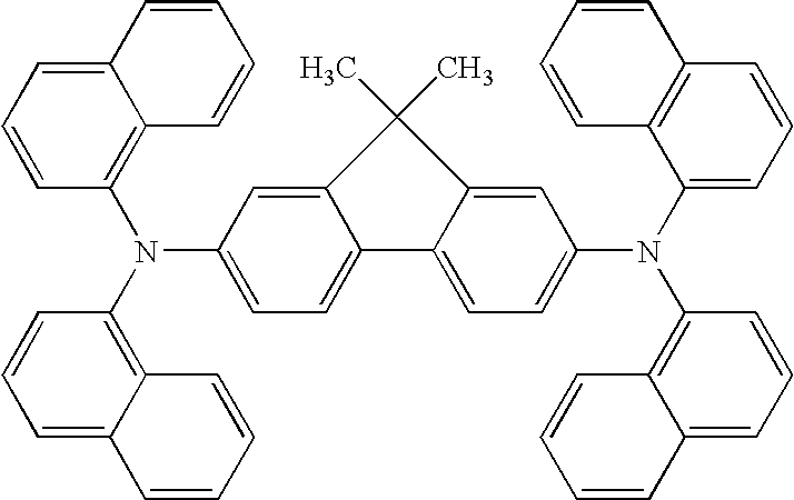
C1=C2C(=CC=C1N(C1=C3C(=CC=C1)C=CC=C3)C1=C3C(=CC=C1)C=CC=C3)C1=CC=C(N(C3=C4C(=CC=C3)C=CC=C4)C3=CC=CC4=C3C=CC=C4)C=C1C2(C)C
